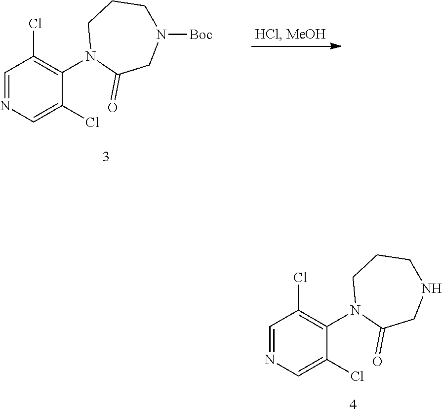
C1=NC=C(Cl)C(N2C(=O)CN([Boc])CCC2)=C1Cl.C1=NC=C(Cl)C(N2C(=O)CNCCC2)=C1Cl
